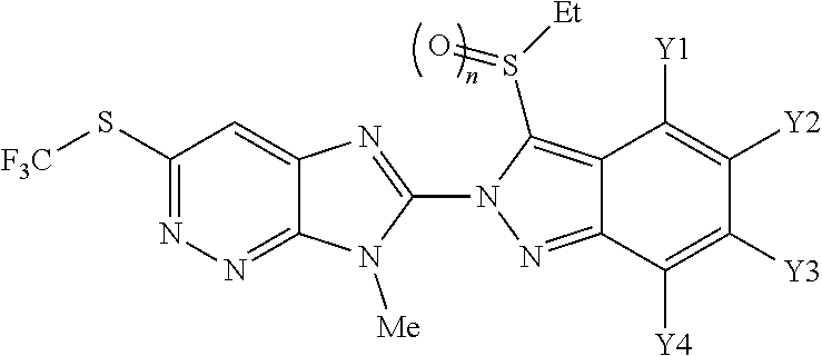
C12=NN=C(S[F3C])C=C1N=C(N1N=C3C(=C1S([Et])=O)C([Y1])=C([Y2])C([Y3])=C3[Y4])N2[Me]
